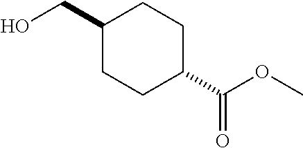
C1(CO)CCC(C(=O)OC)CC1
